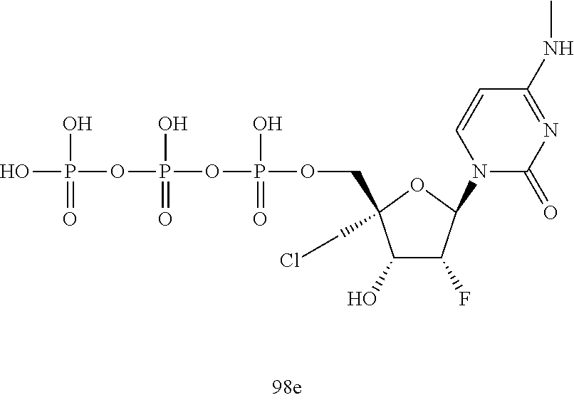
OP(O)(OP(O)(=O)OP(O)(=O)OCC1(CCl)C(O)C(F)C(N2C(=O)N=C(NC)C=C2)O1)=O
